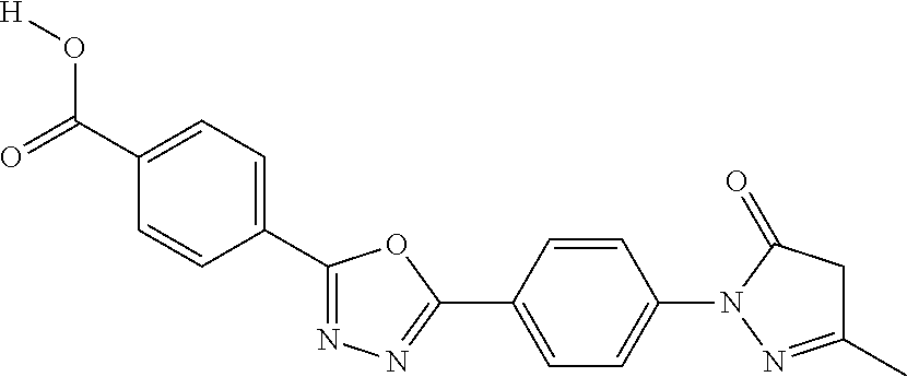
[H]OC(C1=CC=C(C2=NN=C(C3=CC=C(N4C(=O)CC(C)=N4)C=C3)O2)C=C1)=O
